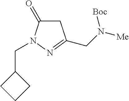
C1(CN2N=C(CN([Me])[Boc])CC2=O)CCC1
